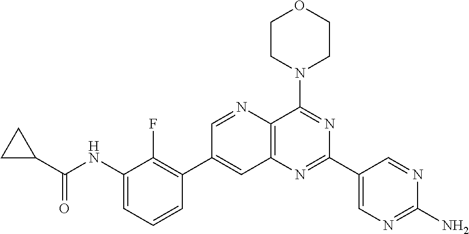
C1=CC(C2=CC3=C(C(N4CCOCC4)=NC(C4=CN=C(N)N=C4)=N3)N=C2)=C(F)C(NC(C2CC2)=O)=C1
